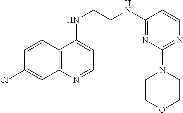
C1=CC2=C(C=C1Cl)N=CC=C2NCCNC1=NC(N2CCOCC2)=NC=C1
